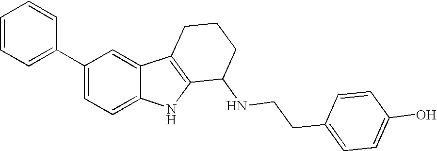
C1(C2=CC=CC=C2)=CC=C2C(=C1)C1=C(N2)C(NCCC2=CC=C(O)C=C2)CCC1
